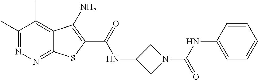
C1(C)=NN=C2C(=C1C)C(N)=C(C(=O)NC1CN(C(NC3=CC=CC=C3)=O)C1)S2
